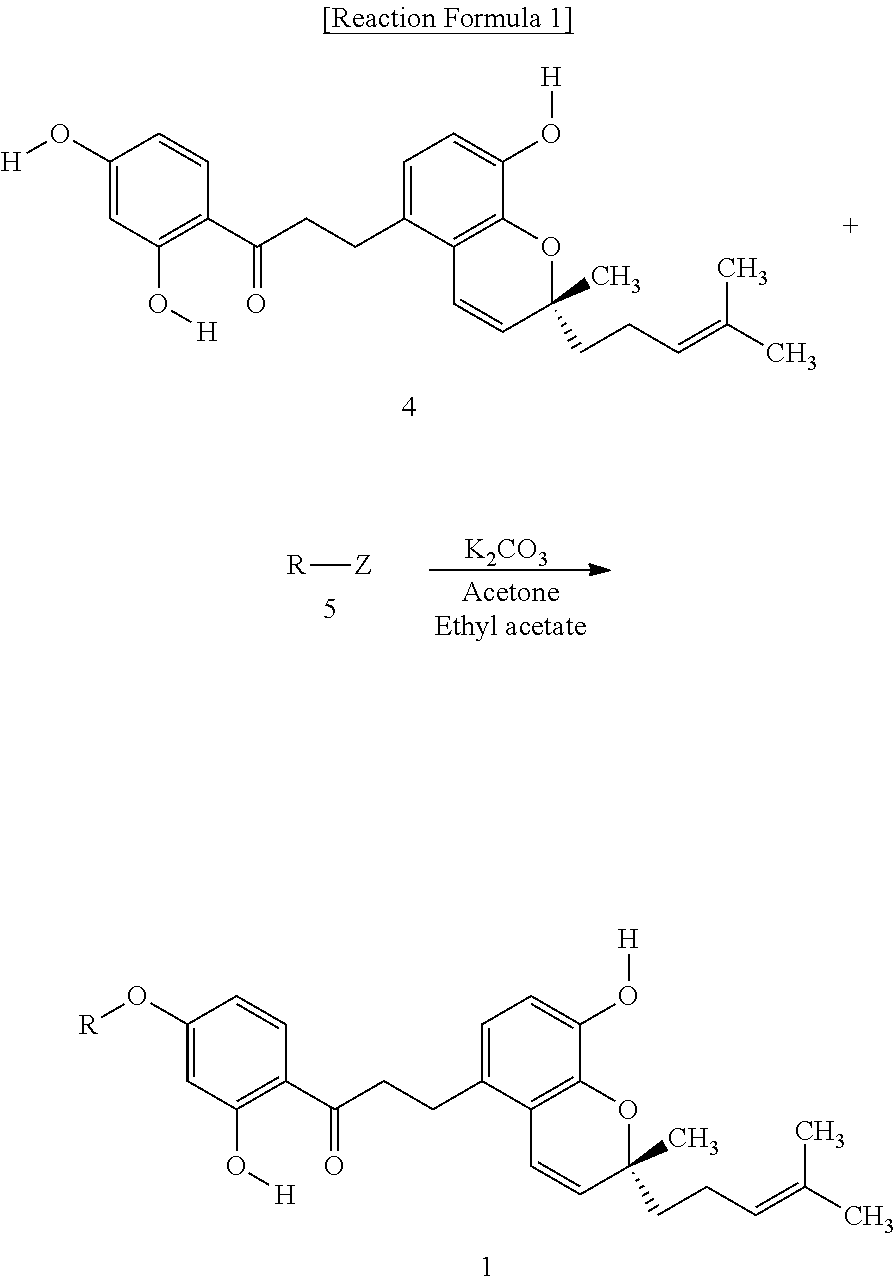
C1(O[H])=CC(O[H])=C(C(CCC2=CC=C(O[H])C3=C2C=CC(C)(CCC=C(C)C)O3)=O)C=C1.[K2CO3].[R][Z].C1(O[R])=CC(O[H])=C(C(CCC2=CC=C(O[H])C3=C2C=CC(C)(CCC=C(C)C)O3)=O)C=C1
